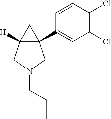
C12(C3=CC(Cl)=C(Cl)C=C3)C([H])(CN(CCC)C1)C2
